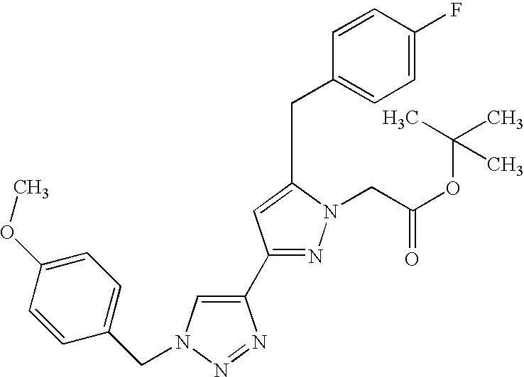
C1(CN2C=C(C3=NN(CC(OC(C)(C)C)=O)C(CC4=CC=C(F)C=C4)=C3)N=N2)=CC=C(OC)C=C1
